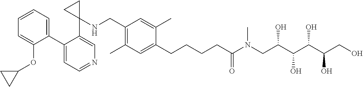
C1(C2=CC=CC=C2OC2CC2)=CC=NC=C1C1(NCC2=C(C)C=C(CCCCC(N(CC(C(O)C(O)C(CO)O)O)C)=O)C(C)=C2)CC1
